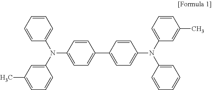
C1(N(C2=CC(C)=CC=C2)C2=CC=CC=C2)=CC=C(C2=CC=C(N(C3=CC=CC(C)=C3)C3=CC=CC=C3)C=C2)C=C1
